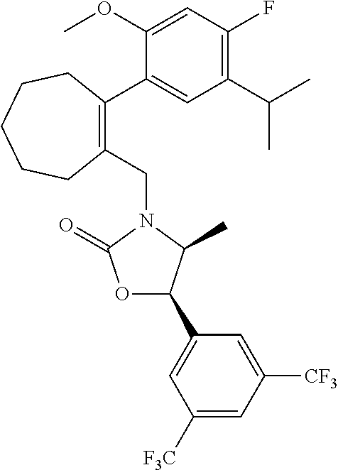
C1(CN2C(=O)OC(C3=CC([F3C])=CC([CF3])=C3)C2C)=C(C2=CC(C(C)C)=C(F)C=C2OC)CCCCC1
